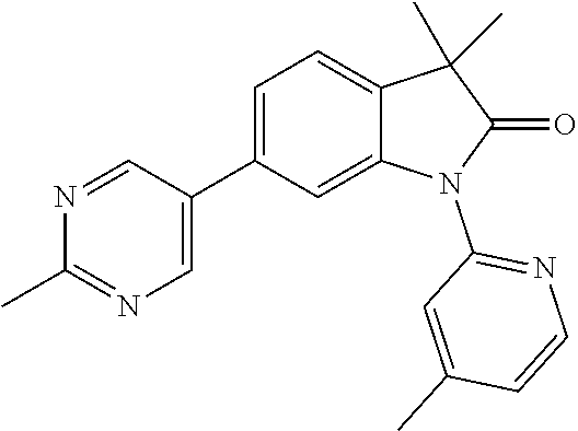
C1=C(C2=CN=C(C)N=C2)C=C2C(=C1)C(C)(C)C(=O)N2C1=NC=CC(C)=C1
